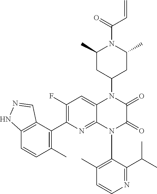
C12=C(C(C3=C(F)C=C4C(=N3)N(C3=C(C)C=CN=C3C(C)C)C(=O)C(=O)N4C3CC(C)N(C(=O)C=C)C(C)C3)=C(C)C=C1)C=NN2
